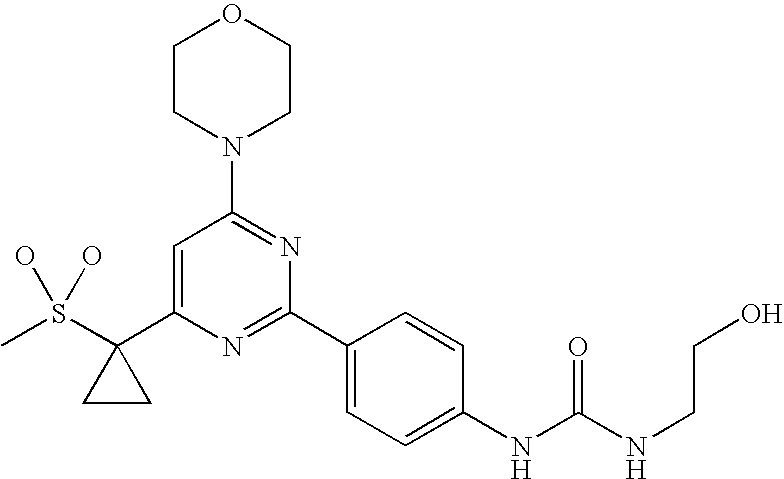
CS(C1(C2=CC(N3CCOCC3)=NC(C3=CC=C(NC(NCCO)=O)C=C3)=N2)CC1)(O)O
